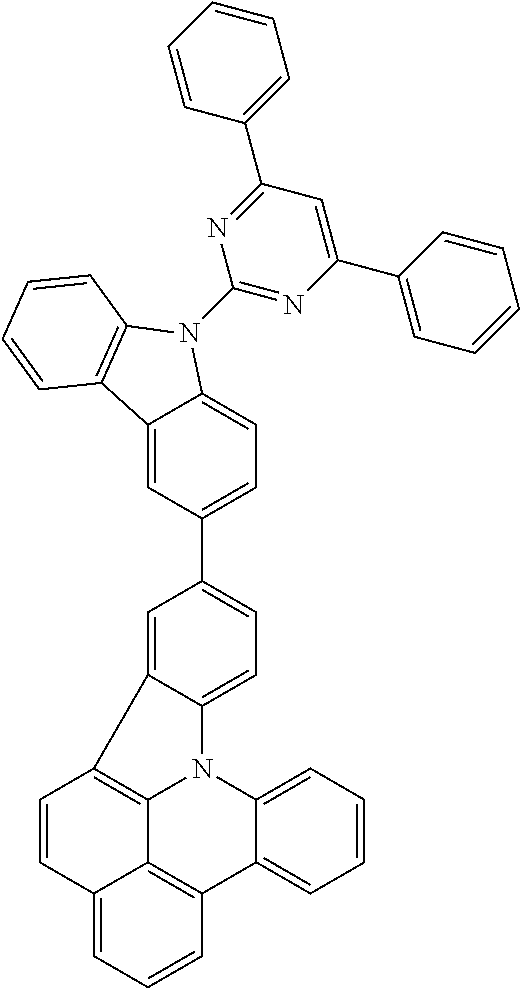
C1(C2=CC=C3C(=C2)C2=C(N3C3=NC(C4=CC=CC=C4)=CC(C4=CC=CC=C4)=N3)C=CC=C2)=CC=C2C(=C1)C1=C3N2C2=CC=CC=C2C2=C3C(=CC=C2)C=C1
